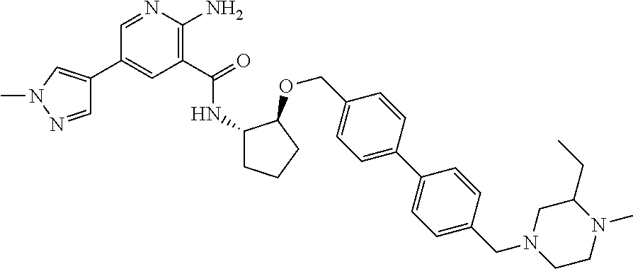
C1(C(=O)NC2CCCC2OCC2=CC=C(C3=CC=C(CN4CCN(C)C(CC)C4)C=C3)C=C2)=C(N)N=CC(C2=CN(C)N=C2)=C1
